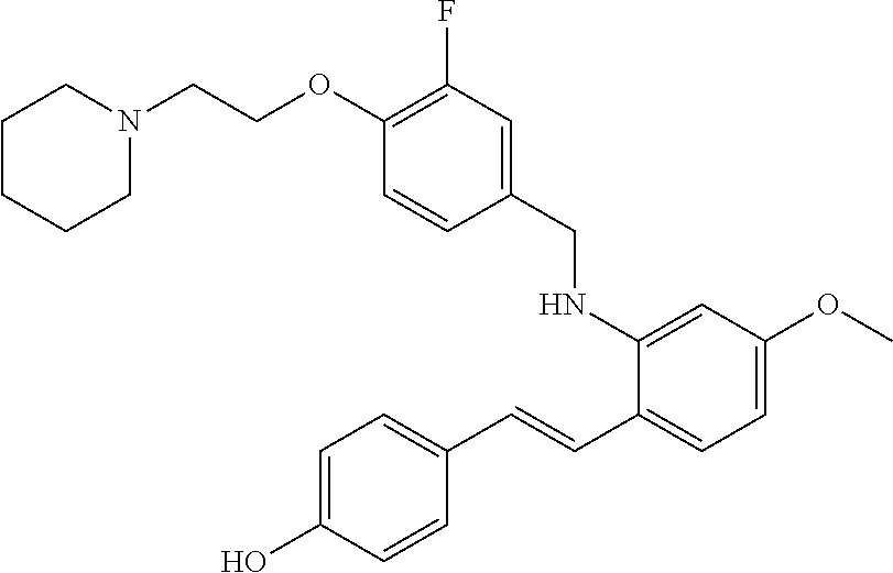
C1=CC(O)=CC=C1C=CC1=CC=C(OC)C=C1NCC1=CC(F)=C(OCCN2CCCCC2)C=C1
